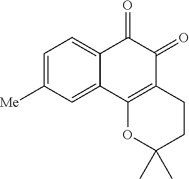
C1=C([Me])C=C2C(=C1)C(=O)C(=O)C1=C2OC(C)(C)CC1
